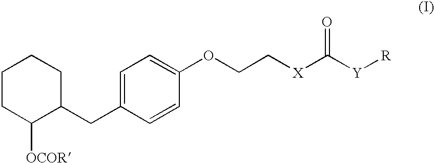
C1CC([OCOR])C(CC2=CC=C(OCC[X]C([Y][R])=O)C=C2)CC1
